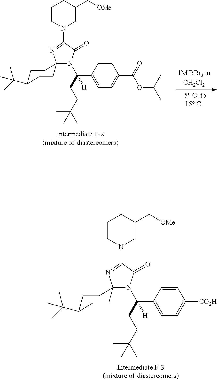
C(C(C)(C)C)CC(C1=CC=C([CO2H])C=C1)([H])N1C2(CCC(C(C)(C)C)CC2)N=C(N2CC(C[OMe])CCC2)C1=O.C(C(C)(C)C)CC(C1=CC=C(C(=O)OC(C)C)C=C1)([H])N1C2(CCC(C(C)(C)C)CC2)N=C(N2CC(C[OMe])CCC2)C1=O
